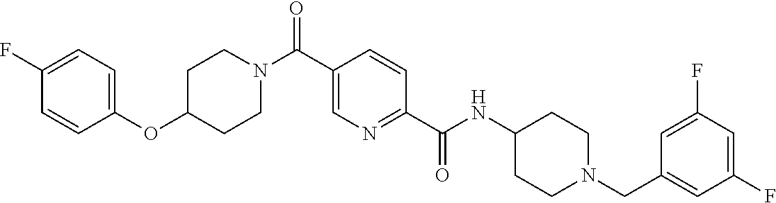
N(C(C1=NC=C(C(=O)N2CCC(OC3=CC=C(F)C=C3)CC2)C=C1)=O)C1CCN(CC2=CC(F)=CC(F)=C2)CC1
